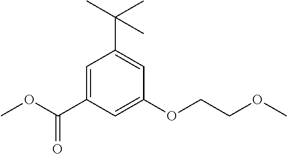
C1=C(C(OC)=O)C=C(OCCOC)C=C1C(C)(C)C
